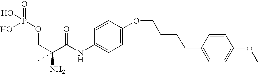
C(C(C(NC1=CC=C(OCCCCC2=CC=C(OC)C=C2)C=C1)=O)(N)C)OP(O)(=O)O
